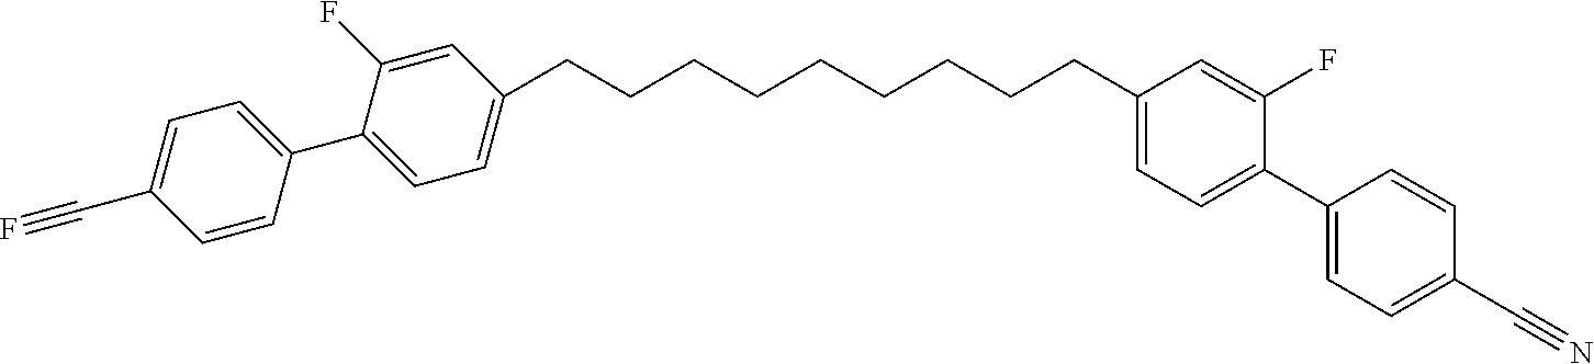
C1=CC(C2=CC=C(CCCCCCCCCC3=CC=C(C4=CC=C(C#N)C=C4)C(F)=C3)C=C2F)=CC=C1C#F
